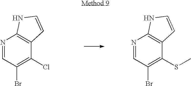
N1=CC(Br)=C(Cl)C2=C1NC=C2.N1=CC(Br)=C(SC)C2=C1NC=C2
